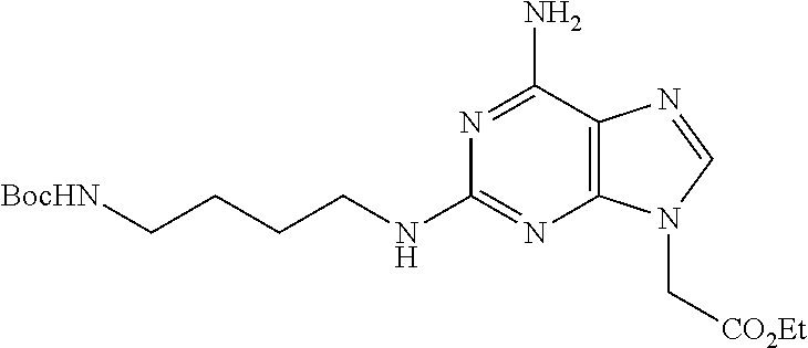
[BocHN]CCCCNC1=NC2=C(C(N)=N1)N=CN2C[CO2Et]
